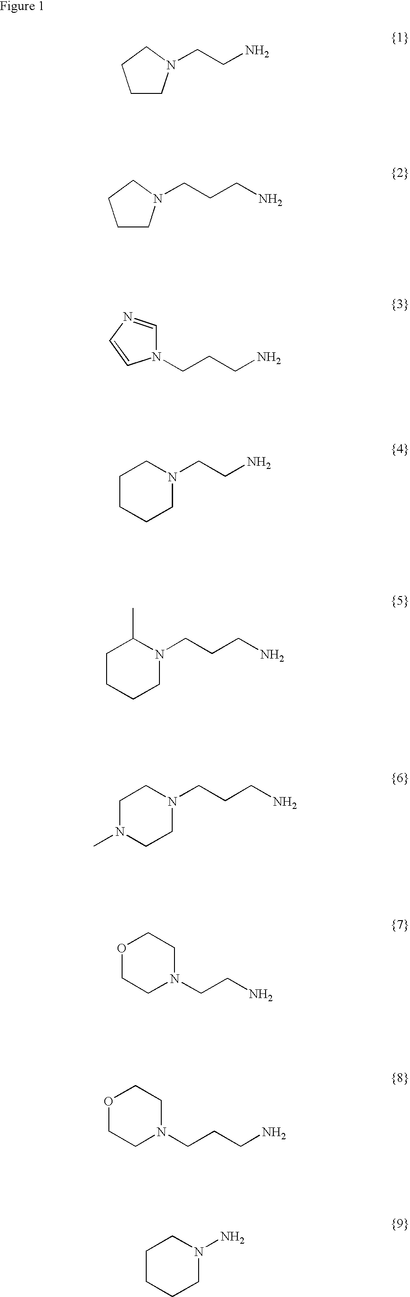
C1CN(CCN)CC1.C1CN(CCCN)CC1.C1=NC=CN1CCCN.C1CCCN(CCN)C1.C1CCCN(CCCN)C1C.C1N(C)CCN(CCCN)C1.O1CCN(CCN)CC1.O1CCN(CCCN)CC1.C1CCCN(N)C1
